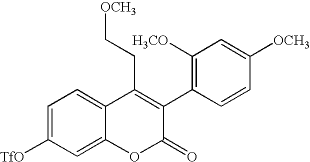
C1=C([TfO])C=C2C(=C1)C(CC[OCH3])=C(C1=C([H3CO])C=C([OCH3])C=C1)C(=O)O2
